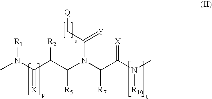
C(N(C([R7])C(N(C)[R10])=[X])C(C[Q])=[Y])([R5])C(C(N(C)[R1])=[X])[R2]
